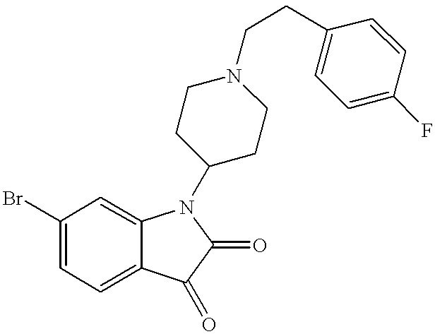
C1(Br)=CC=C2C(=C1)N(C1CCN(CCC3=CC=C(F)C=C3)CC1)C(=O)C2=O
